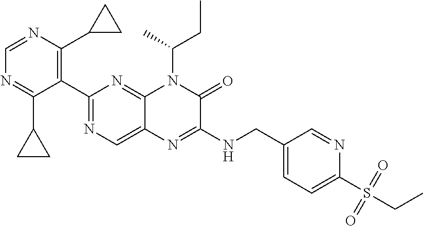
C1(C2=NC=C3C(=N2)N(C(CC)C)C(=O)C(NCC2=CC=C(S(CC)(=O)=O)N=C2)=N3)=C(C2CC2)N=CN=C1C1CC1
